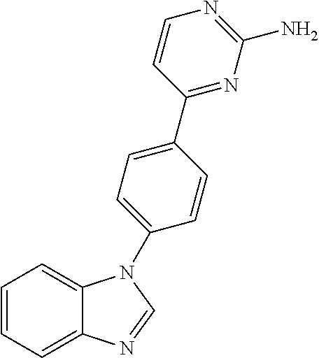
C1=CC=C2C(=C1)N(C1=CC=C(C3=NC(N)=NC=C3)C=C1)C=N2
